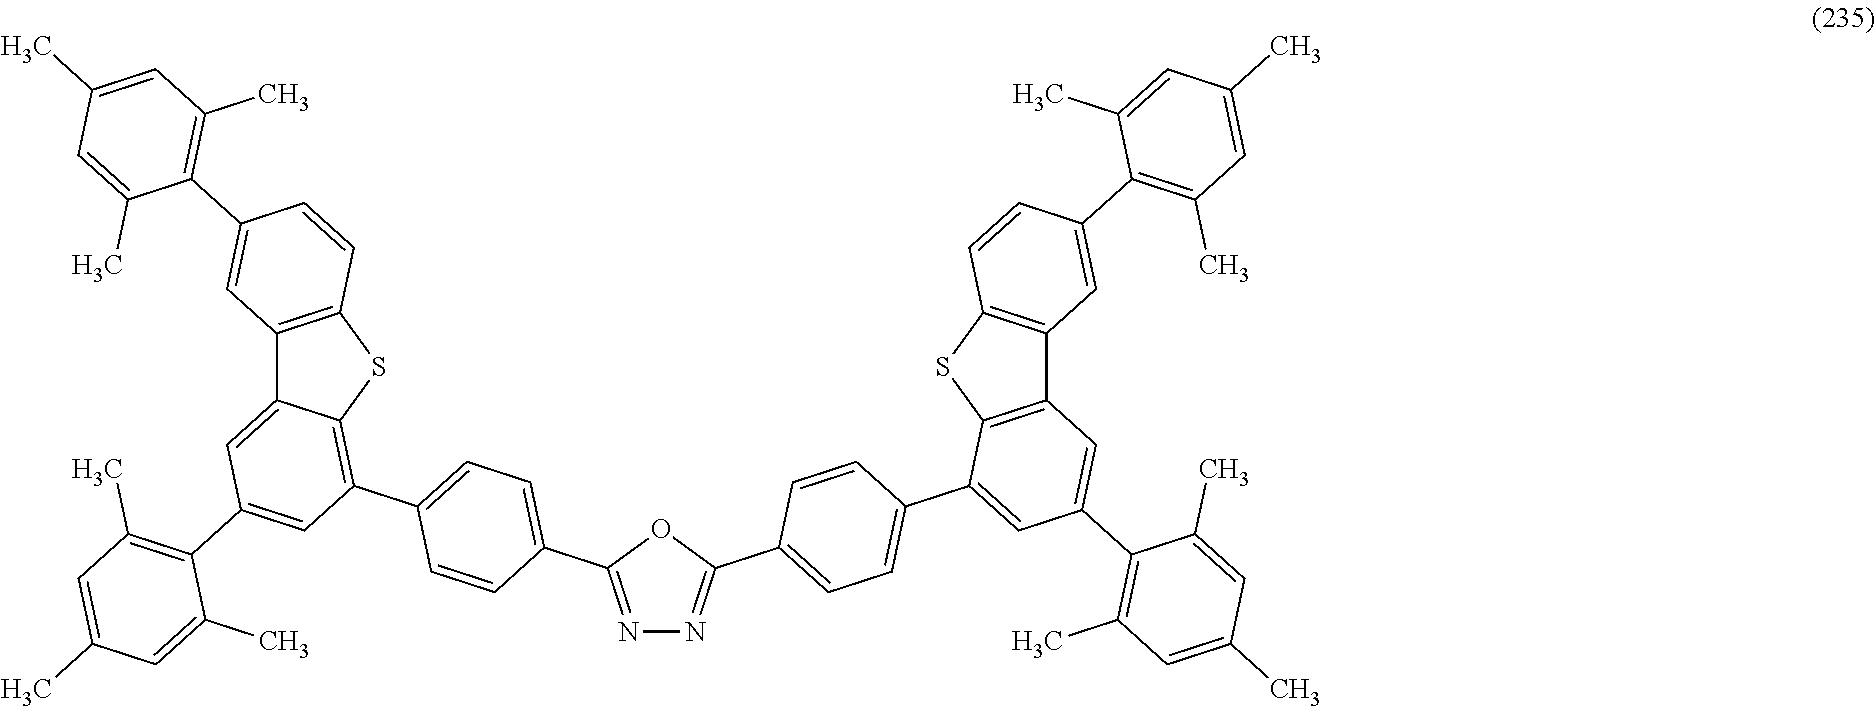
N1=C(C2=CC=C(C3=C4C(=CC(C5=C(C)C=C(C)C=C5C)=C3)C3=C(S4)C=CC(C4=C(C)C=C(C)C=C4C)=C3)C=C2)OC(C2=CC=C(C3=CC(C4=C(C)C=C(C)C=C4C)=CC4=C3SC3=C4C=C(C4=C(C)C=C(C)C=C4C)C=C3)C=C2)=N1
